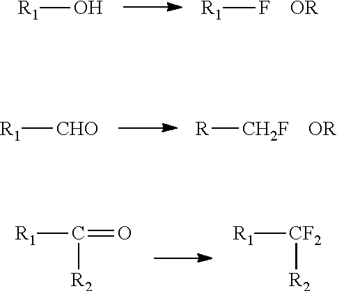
[R1]C([R2])=O.[R1][CF2][R2].[R1]O.[R1]F.[OR].[OR].[R1][CHO].[R][CH2F]
